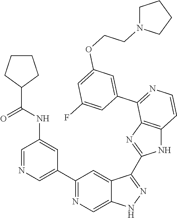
C1(C2=CN=CC(NC(C3CCCC3)=O)=C2)=NC=C2C(=C1)C(C1=NC3=C(N1)C=CN=C3C1=CC(OCCN3CCCC3)=CC(F)=C1)=NN2
